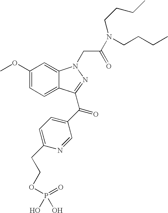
C1(OC)=CC=C2C(=C1)N(CC(N(CCCC)CCCC)=O)N=C2C(C1=CC=C(CCOP(O)(=O)O)N=C1)=O
